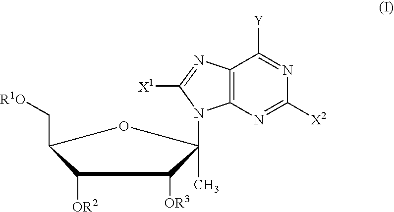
C1([OR2])C(C[R1O])OC(C)(N2C3=C(N=C2[X1])C([Y])=NC([X2])=N3)C1[OR3]
